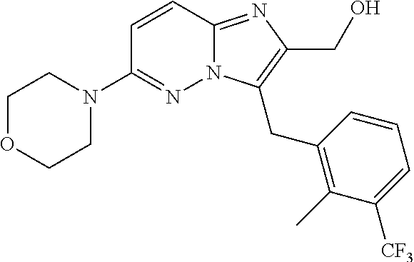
C1=CC2=NC(CO)=C(CC3=C(C)C([CF3])=CC=C3)N2N=C1N1CCOCC1
